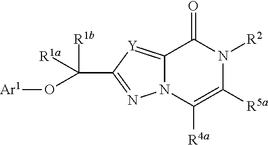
C12=[Y]C(C([R1b])([R1a])O[Ar1])=NN1C([R4a])=C([R5a])N([R2])C2=O
